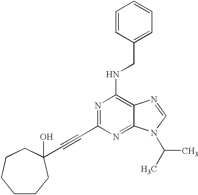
N1=C(C#CC2(O)CCCCCC2)N=C2C(=C1NCC1=CC=CC=C1)N=CN2C(C)C
